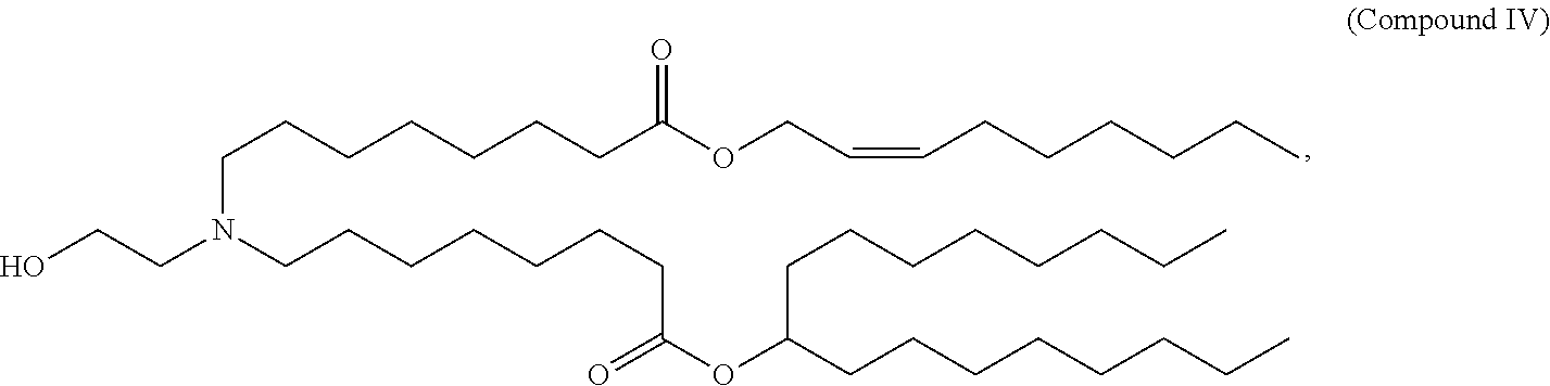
OCCN(CCCCCCCC(=O)OC(CCCCCCCC)CCCCCCCC)CCCCCCCC(OCC=CCCCCCC)=O
